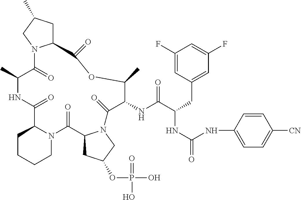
C1(C)C(=O)N2C(CC(C)C2)C(=O)OC(C)C(NC(=O)C(NC(NC2=CC=C([CN])C=C2)=O)CC2=CC(F)=CC(F)=C2)C(=O)N2C(C(=O)N3C(C(=O)N1)CCCC3)CC(OP(O)(=O)O)C2
